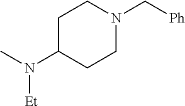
C1C(N(C)[Et])CCN(C[Ph])C1
